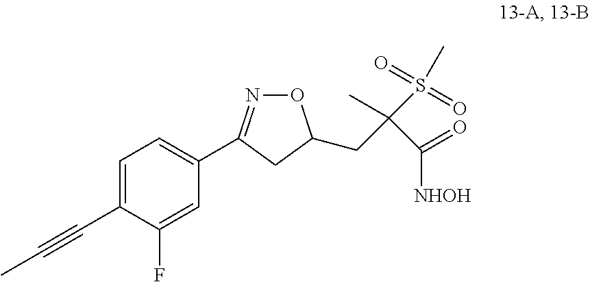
C1=C(C#CC)C(F)=CC(C2=NOC(CC(C(=O)[NHOH])(C)S(C)(=O)=O)C2)=C1
